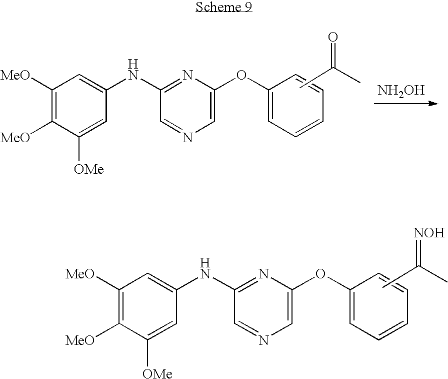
C1([MeO])=C([MeO])C([OMe])=CC(NC2=NC(OC3=CC=CC=C3)=CN=C2)=C1.CC(C)=O.[NH2OH].C1([MeO])=C([MeO])C([OMe])=CC(NC2=NC(OC3=CC=CC=C3)=CN=C2)=C1.CC(C)=[NOH]
